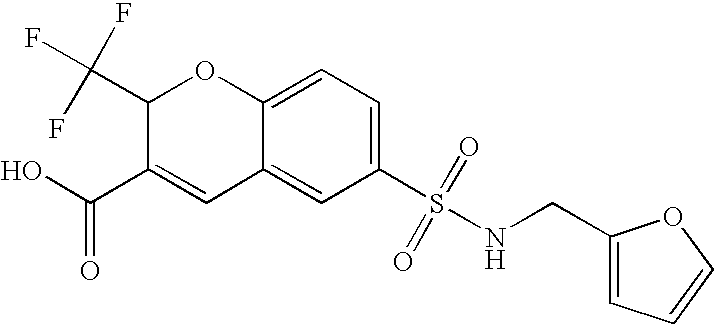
C1(S(NCC2=CC=CO2)(=O)=O)=CC=C2C(=C1)C=C(C(O)=O)C(C(F)(F)F)O2
